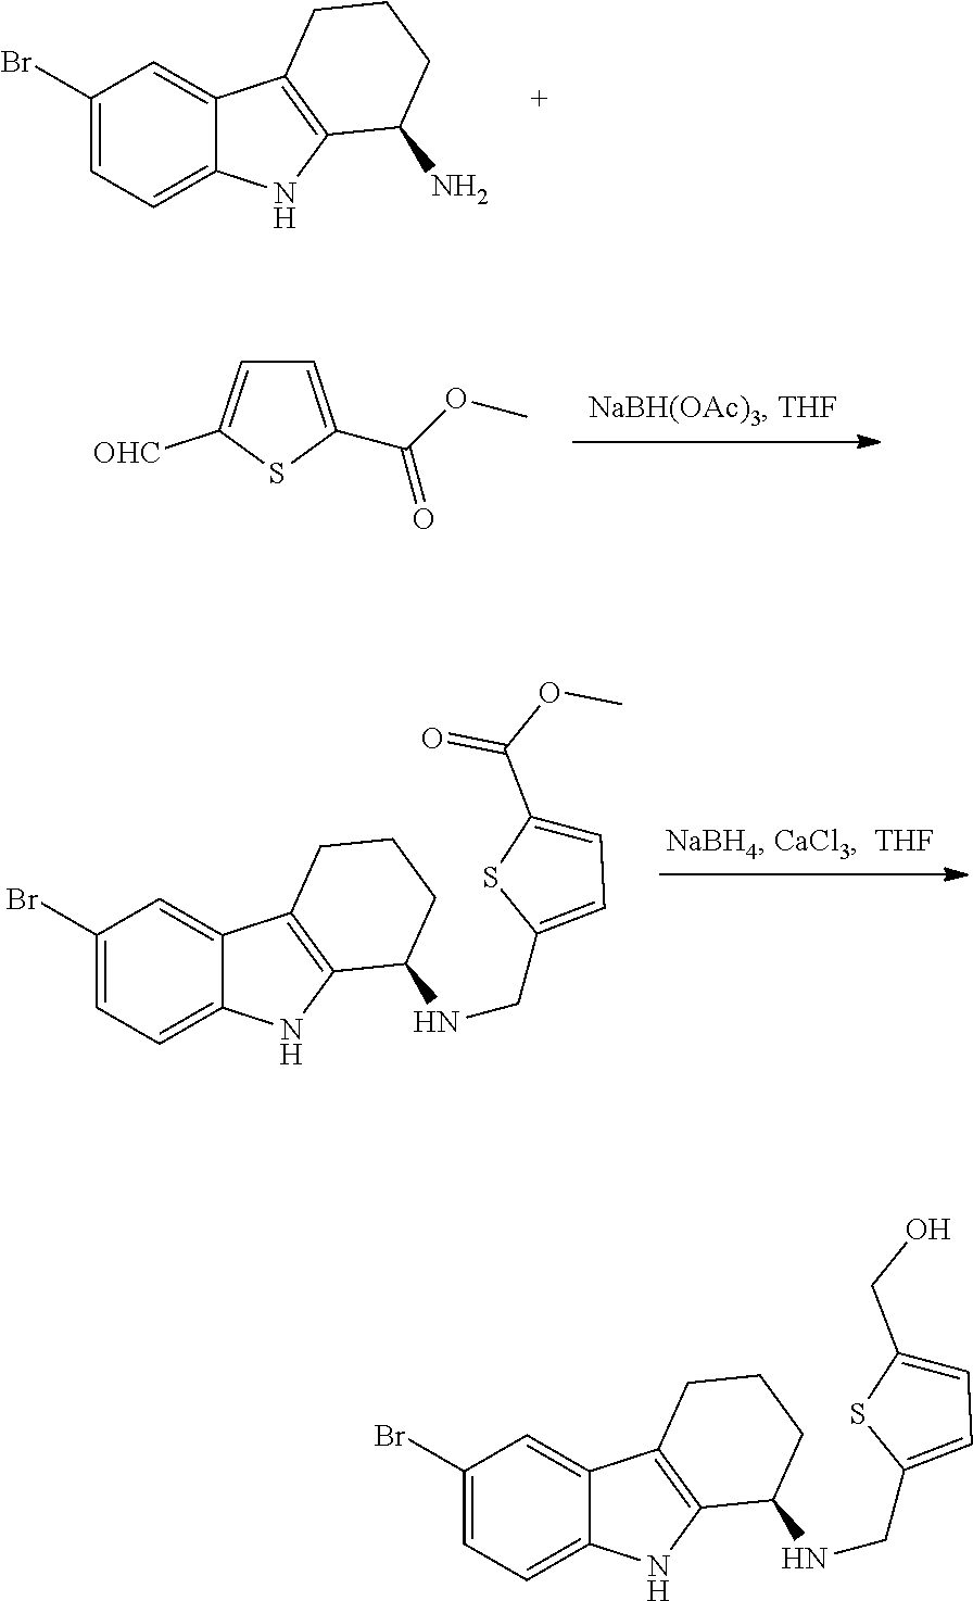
C1(Br)=CC=C2C(=C1)C1=C(N2)C(N)CCC1.C1=C(C(OC)=O)SC([OHC])=C1.C1(Br)=CC=C2C(=C1)C1=C(N2)C(NCC2=CC=C(CO)S2)CCC1.C1(Br)=CC=C2C(=C1)C1=C(N2)C(NCC2=CC=C(C(OC)=O)S2)CCC1
